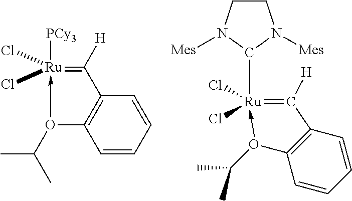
C1=CC=CC2=C1O(C(C)C)->[Ru](Cl)(Cl)([PCy3])=C2[H].C1CN([Mes])C([Ru]2(Cl)(Cl)-O(C(C)C)C3=C(C=2[H])C=CC=C3)N1[Mes]
